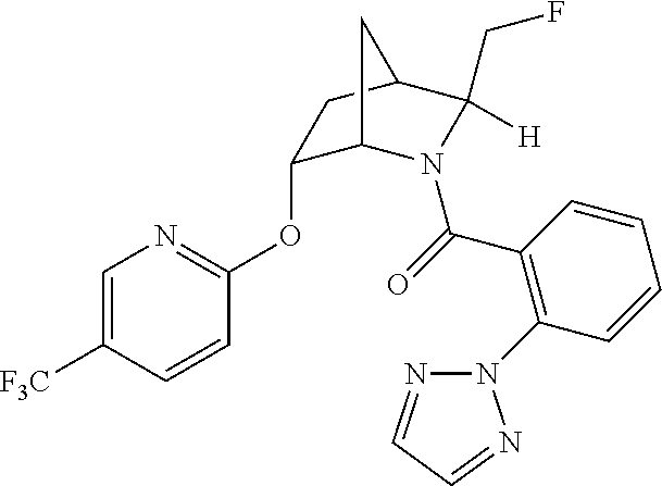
C1(OC2=NC=C([F3C])C=C2)C2N(C(=O)C3=C(N4N=CC=N4)C=CC=C3)C(CF)([H])C(C1)C2
